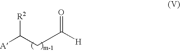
C(CC([A])[R2])([H])=O
